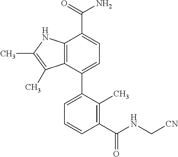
C12=C(C(C3=CC=CC(C(NC[CN])=O)=C3C)=CC=C1C(=O)N)C(C)=C(C)N2
